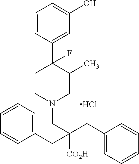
C1=CC(C2(F)CCN(CC(CC3=CC=CC=C3)([CO2H])CC3=CC=CC=C3)CC2C)=CC(O)=C1.Cl
